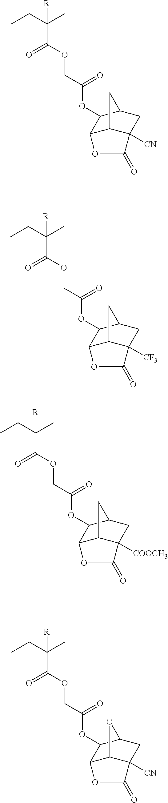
CCC(C)([R])C(OCC(=O)OC1C2C3C([CN])(CC1C3)C(=O)O2)=O.CCC(C)([R])C(OCC(=O)OC1C2C3C([CF3])(CC1C3)C(=O)O2)=O.CCC(C)([R])C(OCC(=O)OC1C2C3C([COOCH3])(CC1C3)C(=O)O2)=O.CCC(C)([R])C(OCC(=O)OC1C2C3C([CN])(CC1O3)C(=O)O2)=O
